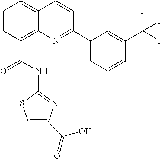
C1=CC(C(NC2=NC(C(=O)O)=CS2)=O)=C2C(=C1)C=CC(C1=CC=CC(C(F)(F)F)=C1)=N2
